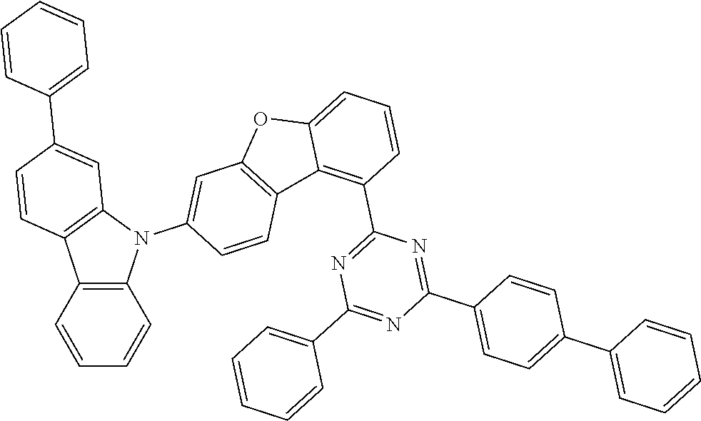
C1=CC2=C(C=C1)N(C1=CC3=C(C=C1)C1=C(C4=NC(C5=CC=CC=C5)=NC(C5=CC=C(C6=CC=CC=C6)C=C5)=N4)C=CC=C1O3)C1=C2C=CC(C2=CC=CC=C2)=C1
